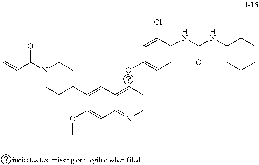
C1(C2=CCN(C(C=C)O)CC2)=CC2=CC=CN=C2C=C1OC.OC1=CC=C(NC(NC2CCCCC2)O)C(Cl)=C1
